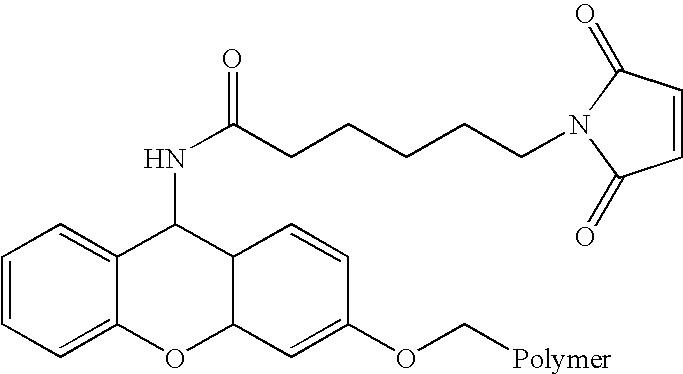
C1=CC=C2C(=C1)C(NC(=O)CCCCCN1C(=O)C=CC1=O)C1C(O2)C=C(OC[Polymer])C=C1
